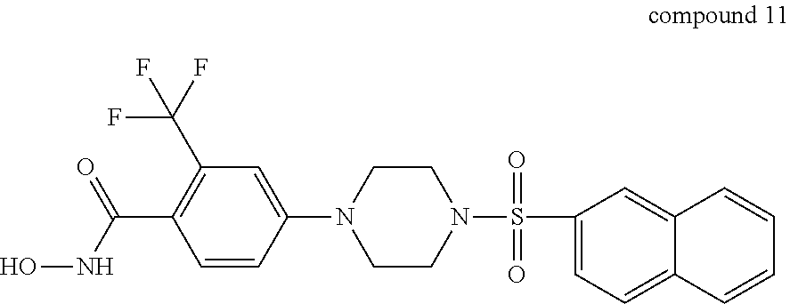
C1(S(N2CCN(C3=CC(C(F)(F)F)=C(C(NO)=O)C=C3)CC2)(=O)=O)=CC=C2C(=C1)C=CC=C2
